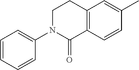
C1=CC=CC(N2C(=O)C3=C(CC2)C=C(C)C=C3)=C1
